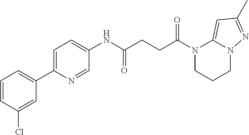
N1(C(CCC(NC2=CC=C(C3=CC=CC(Cl)=C3)N=C2)=O)=O)CCCN2C1=CC(C)=N2
